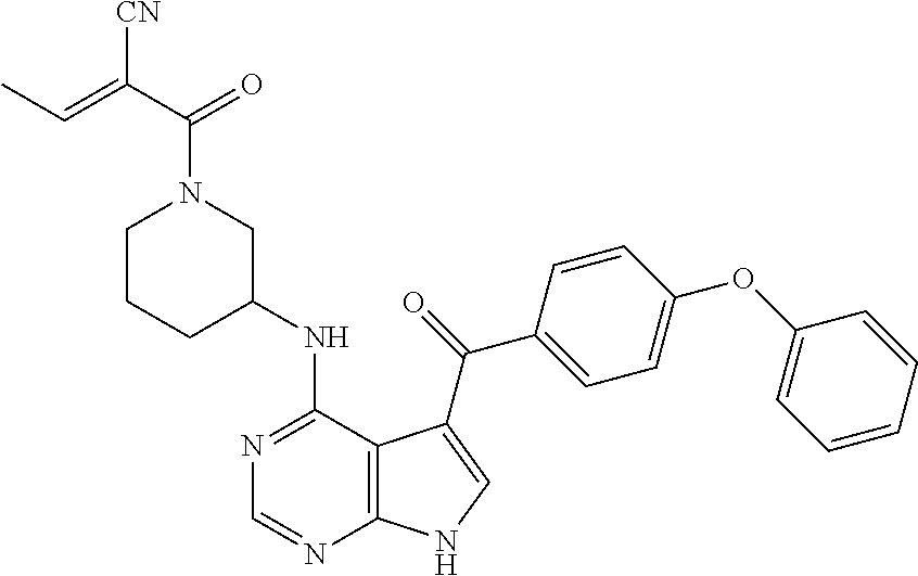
N1=C(NC2CN(C(C(=CC)[CN])=O)CCC2)C2=C(N=C1)NC=C2C(=O)C1=CC=C(OC2=CC=CC=C2)C=C1
